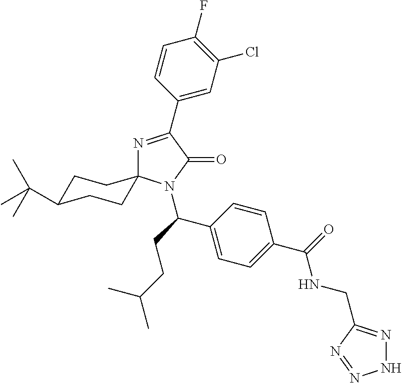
N1=C(C2=CC(Cl)=C(F)C=C2)C(=O)N(C(CCC(C)C)C2=CC=C(C(=O)NCC3=NNN=N3)C=C2)C12CCC(C(C)(C)C)CC2
